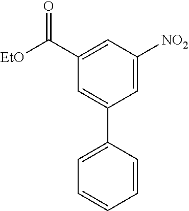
C1=C(C([EtO])=O)C=C(C2=CC=CC=C2)C=C1[NO2]
